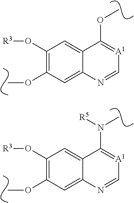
C12=CC(O[R3])=C(OC)C=C1N=C[A1]=C2OC.C12=CC(O[R3])=C(OC)C=C1N=C[A1]=C2N(C)[R5]
